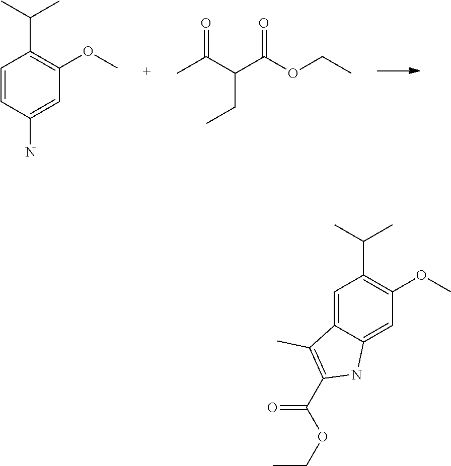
C1=CC(N)=CC(OC)=C1C(C)C.CC(C(C(OCC)=O)CC)=O.C1=C2C(=CC(OC)=C1C(C)C)NC(C(=O)OCC)=C2C
